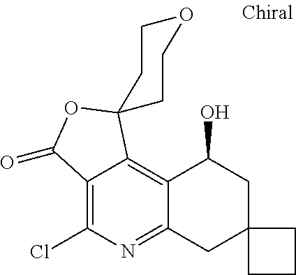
C12=C(Cl)N=C3C(=C1C1(OC2=O)CCOCC1)C(O)CC1(C3)CCC1
